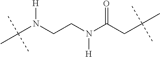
C(N(CCN(C(CC(C)(C)C)=O)[H])[H])(C)(C)C
